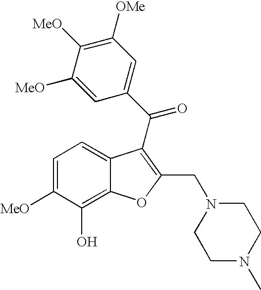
C1=C([MeO])C(O)=C2C(=C1)C(C(C1=CC([OMe])=C([MeO])C([MeO])=C1)=O)=C(CN1CCN(C)CC1)O2
